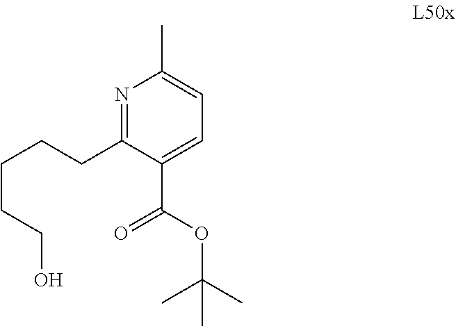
C(CCO)CCC1=NC(C)=CC=C1C(=O)OC(C)(C)C
